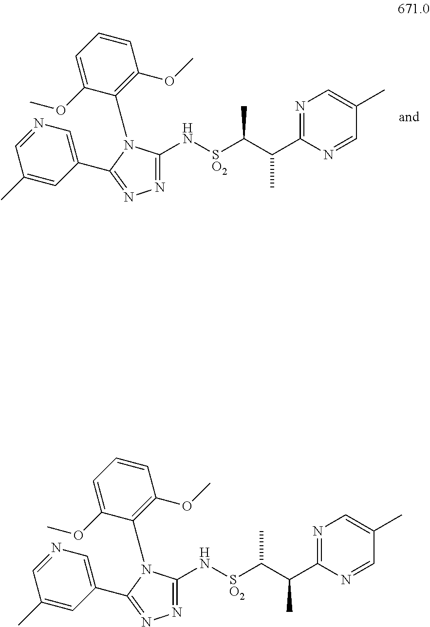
C1=NC=C(C2=NN=C(N[SO2]C(C(C3=NC=C(C)C=N3)C)C)N2C2=C(OC)C=CC=C2OC)C=C1C.C1=NC=C(C2=NN=C(N[SO2]C(C(C3=NC=C(C)C=N3)C)C)N2C2=C(OC)C=CC=C2OC)C=C1C
